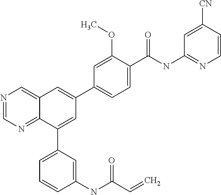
C1(C(NC2=NC=CC([CN])=C2)=O)=CC=C(C2=CC3=CN=CN=C3C(C3=CC=CC(NC(C=C)=O)=C3)=C2)C=C1OC
